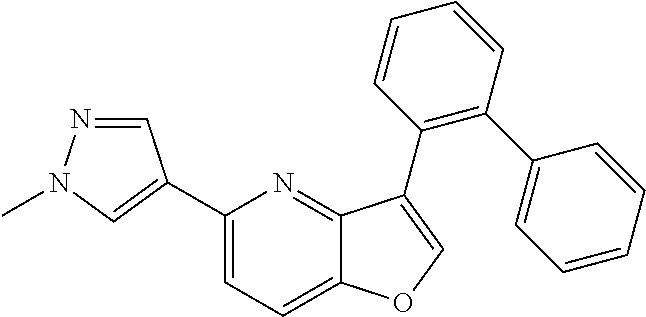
C1(C2=CN(C)N=C2)=CC=C2C(=N1)C(C1=C(C3=CC=CC=C3)C=CC=C1)=CO2
